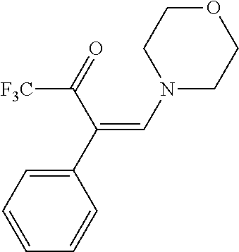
N1(C=C(C2=CC=CC=C2)C(=O)[F3C])CCOCC1
